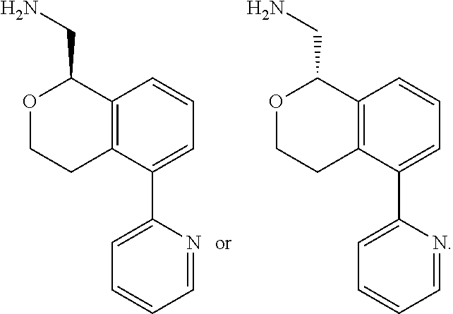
C12=C(C(C3=CC=CC=N3)=CC=C1)CCOC2CN.C12=C(C(C3=CC=CC=N3)=CC=C1)CCOC2CN
